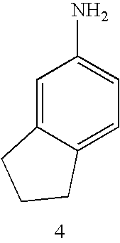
C1=C2C(=CC=C1N)CCC2
